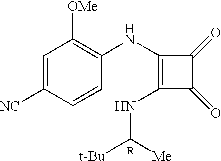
C1=C([NC])C=CC(NC2=C(NC([t-Bu])[Me])C(=O)C2=O)=C1[OMe]
